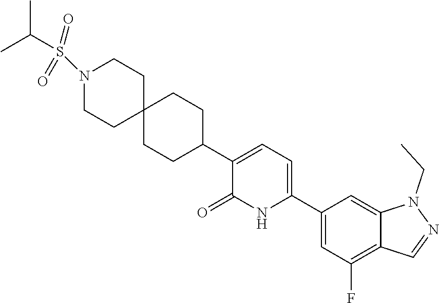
C1(C2=CC=C(C3CCC4(CC3)CCN(S(=O)(=O)C(C)C)CC4)C(=O)N2)=CC(F)=C2C(=C1)N(CC)N=C2
